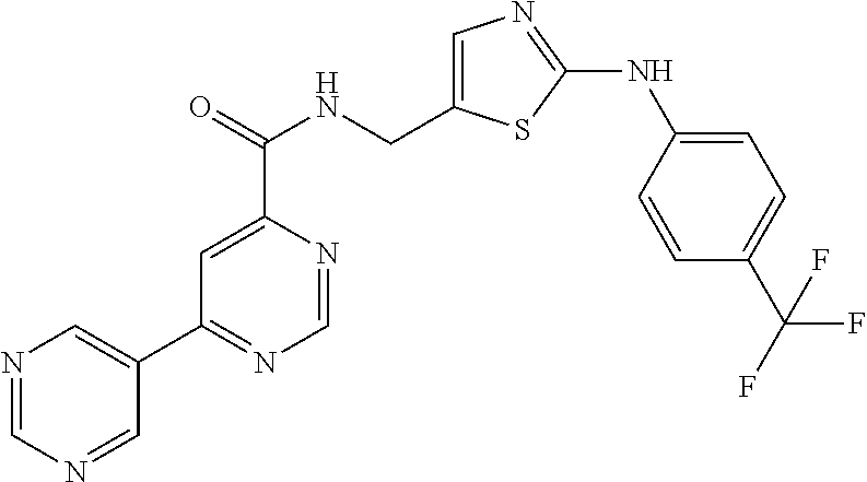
C1=C(C(NCC2=CN=C(NC3=CC=C(C(F)(F)F)C=C3)S2)=O)N=CN=C1C1=CN=CN=C1
